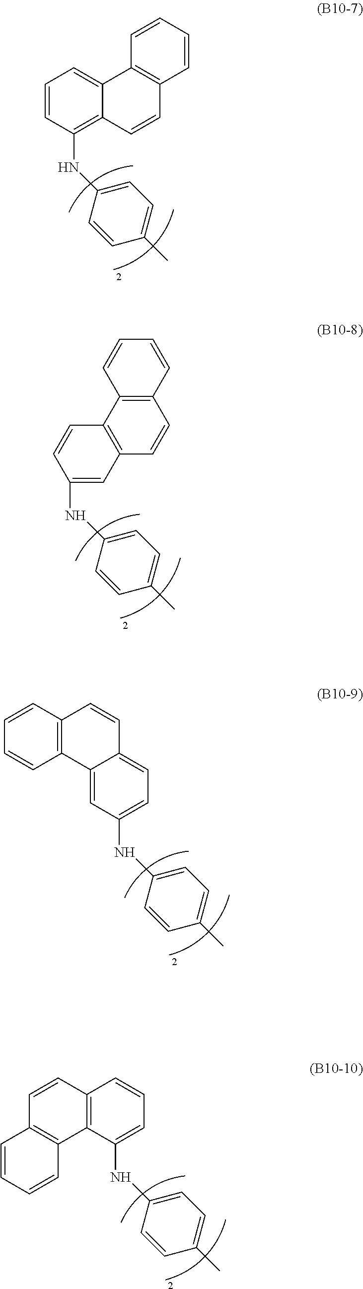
C1(NC2=CC=C(C)C=C2)=C2C(=CC=C1)C1=C(C=C2)C=CC=C1.N(C1=CC=C(C)C=C1)C1=CC2=C(C3=C(C=C2)C=CC=C3)C=C1.N(C1=CC=C(C)C=C1)C1=CC=C2C(=C1)C1=C(C=C2)C=CC=C1.N(C1=CC=C(C)C=C1)C1=CC=CC2=C1C1=C(C=C2)C=CC=C1
